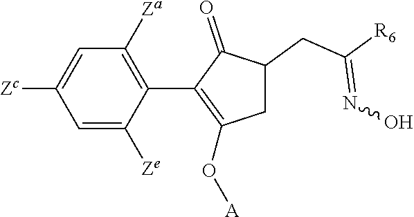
C1=C([Ze])C(C2=C(O[A])CC(CC([R6])=NO)C2=O)=C([Za])C=C1[Zc]
